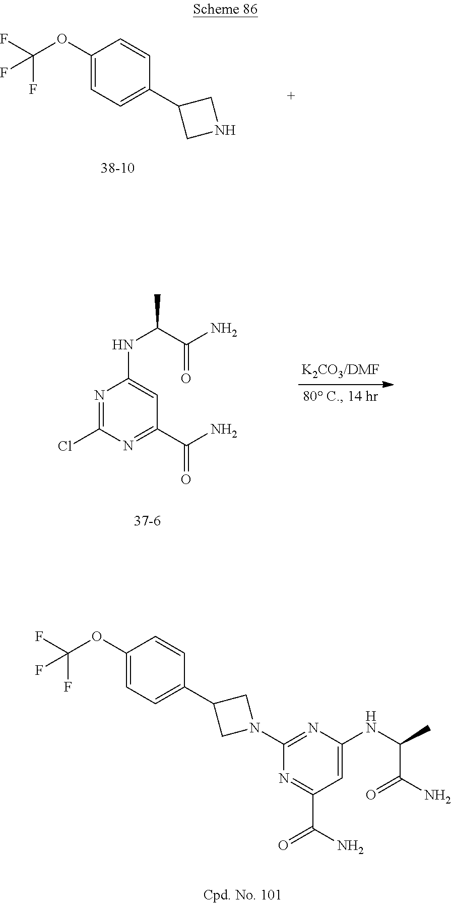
C1=C(OC(F)(F)F)C=CC(C2CNC2)=C1.C1=C(OC(F)(F)F)C=CC(C2CN(C3=NC(NC(C)C(=O)N)=CC(C(N)=O)=N3)C2)=C1.N1=C(Cl)N=C(C(N)=O)C=C1NC(C(=O)N)C
